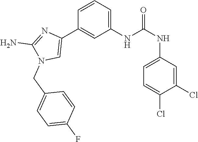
C1(NC(NC2=CC=C(Cl)C(Cl)=C2)=O)=CC=CC(C2=CN(CC3=CC=C(F)C=C3)C(N)=N2)=C1
